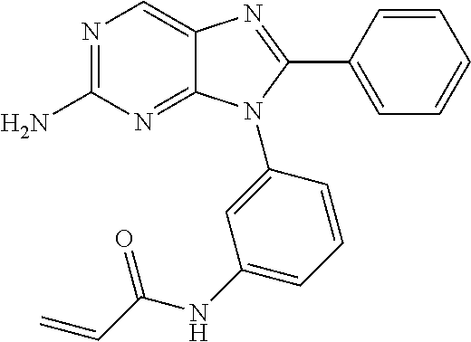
C12=NC(N)=NC=C1N=C(C1=CC=CC=C1)N2C1=CC(NC(C=C)=O)=CC=C1
